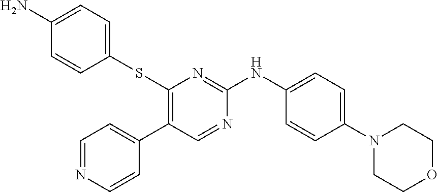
C1(SC2=CC=C(N)C=C2)=C(C2=CC=NC=C2)C=NC(NC2=CC=C(N3CCOCC3)C=C2)=N1
